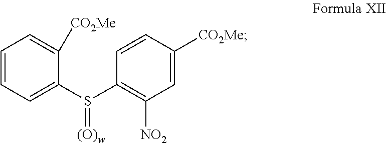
C1=C([CO2Me])C=CC(S(C2=CC=CC=C2[CO2Me])=[(O)w])=C1[NO2]
